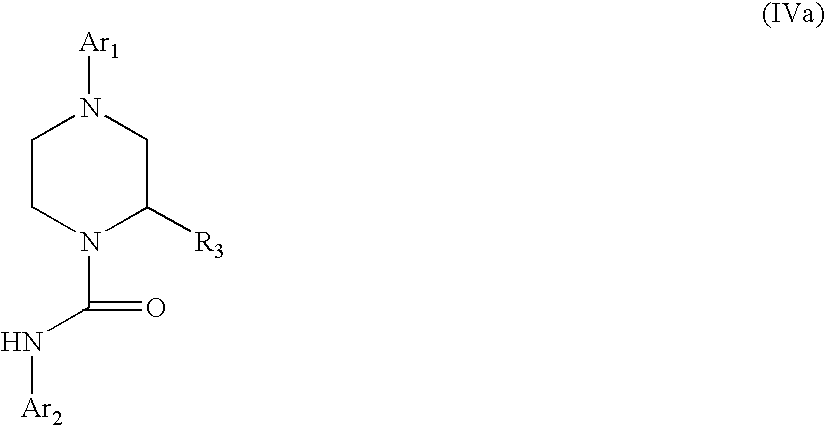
C(N1CCN([Ar1])CC1[R3])(=O)N[Ar2]
